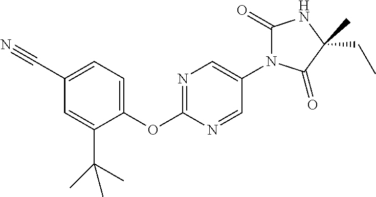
C1(C#N)=CC=C(OC2=NC=C(N3C(=O)NC(CC)(C)C3=O)C=N2)C(C(C)(C)C)=C1
